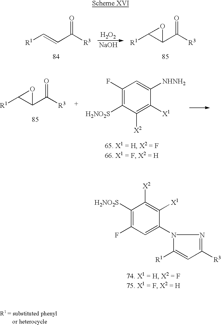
[R1]C=CC([R3])=O.[H2O2].[NaOH].[R1]C1C(C([R3])=O)O1.[R1]C1C(C([R3])=O)O1.C1(F)=C([H2NO2S])C([X2])=C([X1])C([NHNH2])=C1.C1(F)=C([H2NO2S])C([X2])=C([X1])C(N2C([R1])=CC([R3])=N2)=C1
